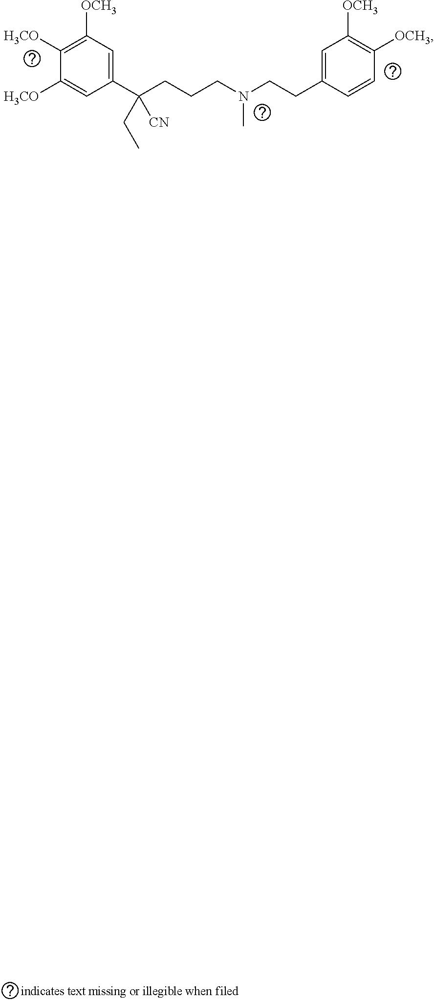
C1([H3CO])=CC(C(CCCN(CCC2=CC([OCH3])=C([OCH3])C=C2)C)(CC)[CN])=CC([OCH3])=C1[H3CO]
